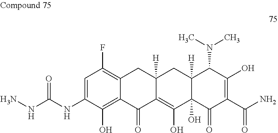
C1=C(NC(NN)=O)C(O)=C2C(=C1F)CC1([H])C(=C(O)C3(O)C([H])(C1)C(N(C)C)C(O)=C(C(N)=O)C3=O)C2=O
